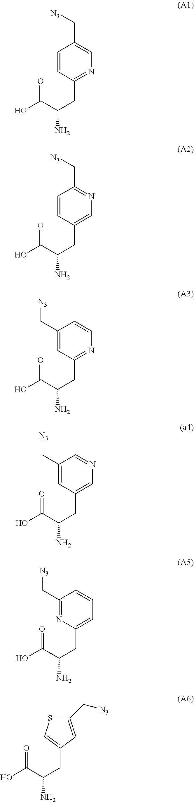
C1=CC(CC(N)C(O)=O)=NC=C1C[N3].C1=CC(CC(N)C(O)=O)=CN=C1C[N3].C1(C[N3])=CC(CC(N)C(O)=O)=NC=C1.C1(C[N3])=CC(CC(N)C(O)=O)=CN=C1.C1(C[N3])=NC(CC(N)C(O)=O)=CC=C1.C1(CC(N)C(O)=O)=CSC(C[N3])=C1
